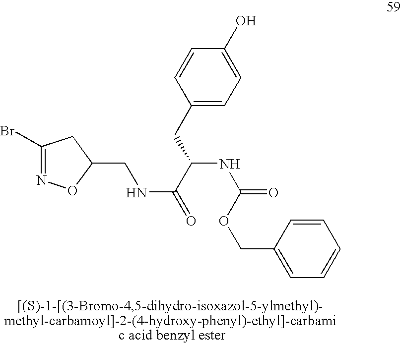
C1(Br)=NOC(CNC(=O)C(NC(=O)OCC2=CC=CC=C2)CC2=CC=C(O)C=C2)C1
